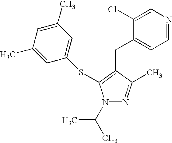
N1=C(C)C(CC2=CC=NC=C2Cl)=C(SC2=CC(C)=CC(C)=C2)N1C(C)C
